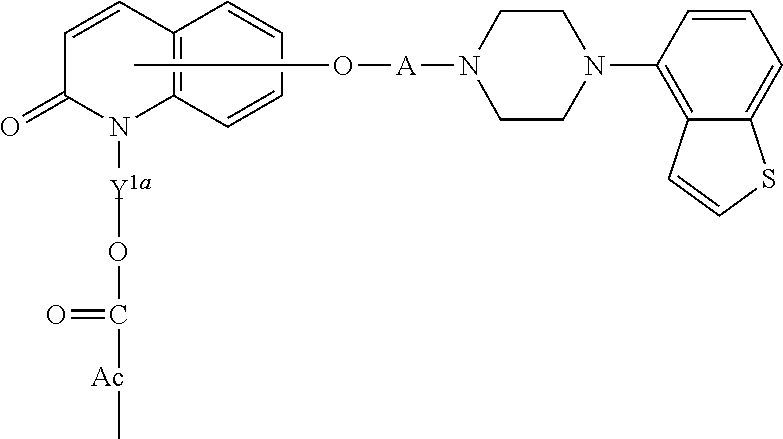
C1=CC(=O)N([Y1a]OC(=O)[Ac]C)C2=C1C=CC=C2.CO[A]N1CCN(C2=C3C(=CC=C2)SC=C3)CC1
